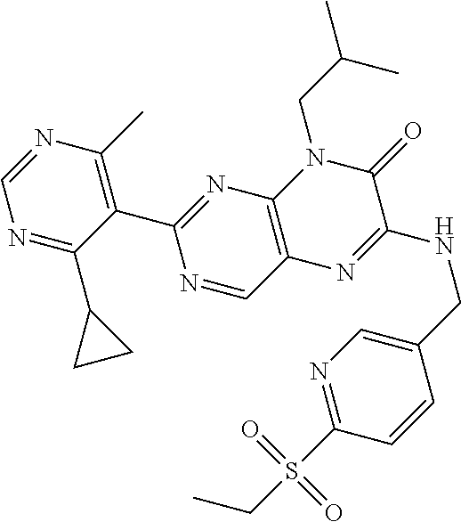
C1(C2=NC3=C(C=N2)N=C(NCC2=CN=C(S(CC)(=O)=O)C=C2)C(=O)N3CC(C)C)=C(C)N=CN=C1C1CC1
